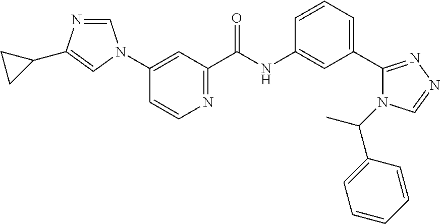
C1(N2C=NC(C3CC3)=C2)=CC(C(NC2=CC(C3=NN=CN3C(C)C3=CC=CC=C3)=CC=C2)=O)=NC=C1
